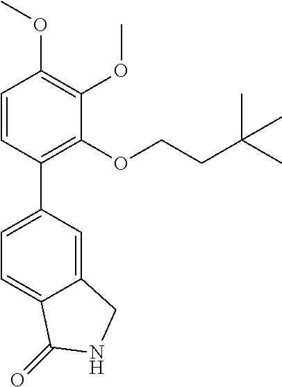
C1=CC(C2=CC=C3C(=C2)CNC3=O)=C(OCCC(C)(C)C)C(OC)=C1OC
